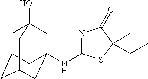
C1C2CC3CC(NC4=NC(=O)C(C)(CC)S4)(CC1(O)C3)C2
